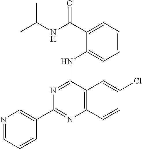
C1(C2=CN=CC=C2)=NC2=C(C(NC3=CC=CC=C3C(NC(C)C)=O)=N1)C=C(Cl)C=C2
